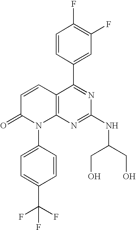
C1=CC(C2=NC(NC(CO)CO)=NC3=C2C=CC(=O)N3C2=CC=C(C(F)(F)F)C=C2)=CC(F)=C1F
